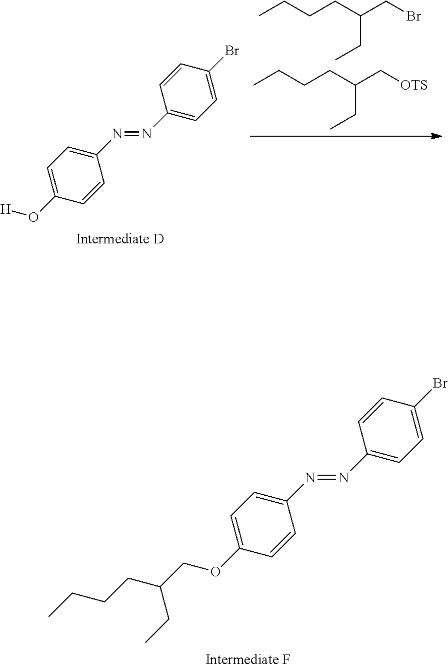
C1=C(OCC(CCCC)CC)C=CC(N=NC2=CC=C(Br)C=C2)=C1.CCCCC(C[OTS])CC.CCCCC(CBr)CC.C1=C(O[H])C=CC(N=NC2=CC=C(Br)C=C2)=C1
